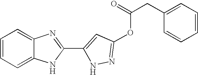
C1=C2C(=CC=C1)N=C(C1=CC(OC(CC3=CC=CC=C3)=O)=NN1)N2
